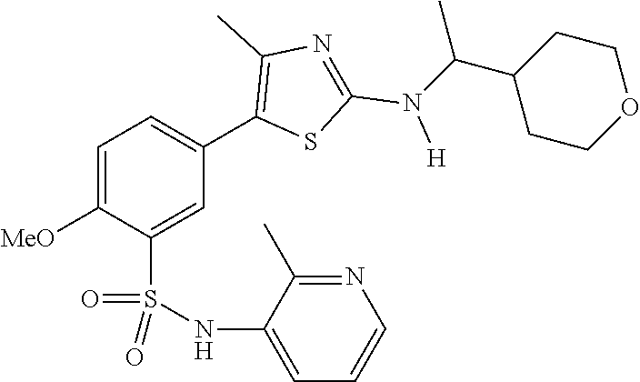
C1=C([MeO])C(S(NC2=CC=CN=C2C)(=O)=O)=CC(C2=C(C)N=C(N([H])C(C3CCOCC3)C)S2)=C1
